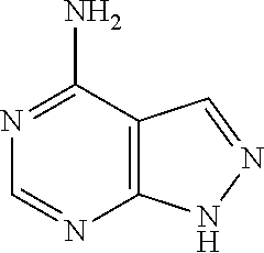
C12=C(C(N)=NC=N1)C=NN2
